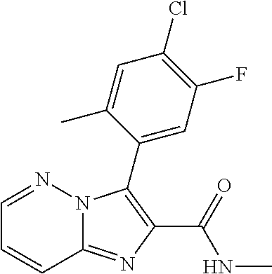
C12=NC(C(=O)NC)=C(C3=CC(F)=C(Cl)C=C3C)N1N=CC=C2
